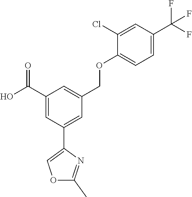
O(C1=CC=C(C(F)(F)F)C=C1Cl)CC1=CC(C(O)=O)=CC(C2=COC(C)=N2)=C1
